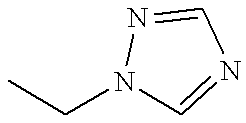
CCN1C=NC=N1
